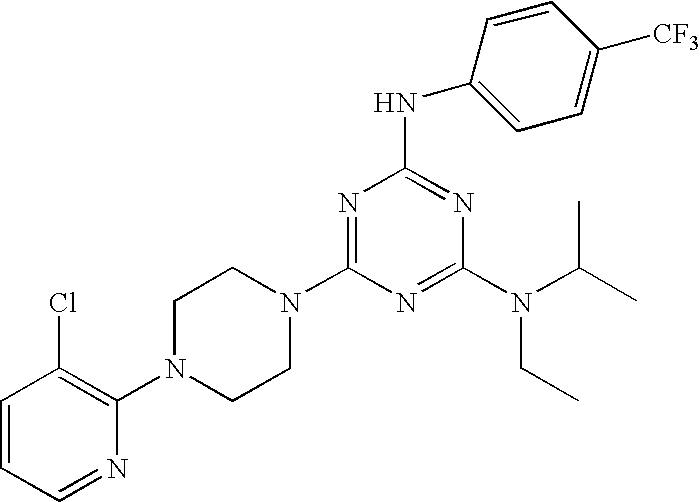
C1=CC=NC(N2CCN(C3=NC(NC4=CC=C([CF3])C=C4)=NC(N(C(C)C)CC)=N3)CC2)=C1Cl
